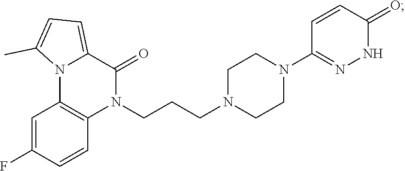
C1=C(F)C=CC2=C1N1C(=CC=C1C)C(=O)N2CCCN1CCN(C2=NNC(=O)C=C2)CC1
